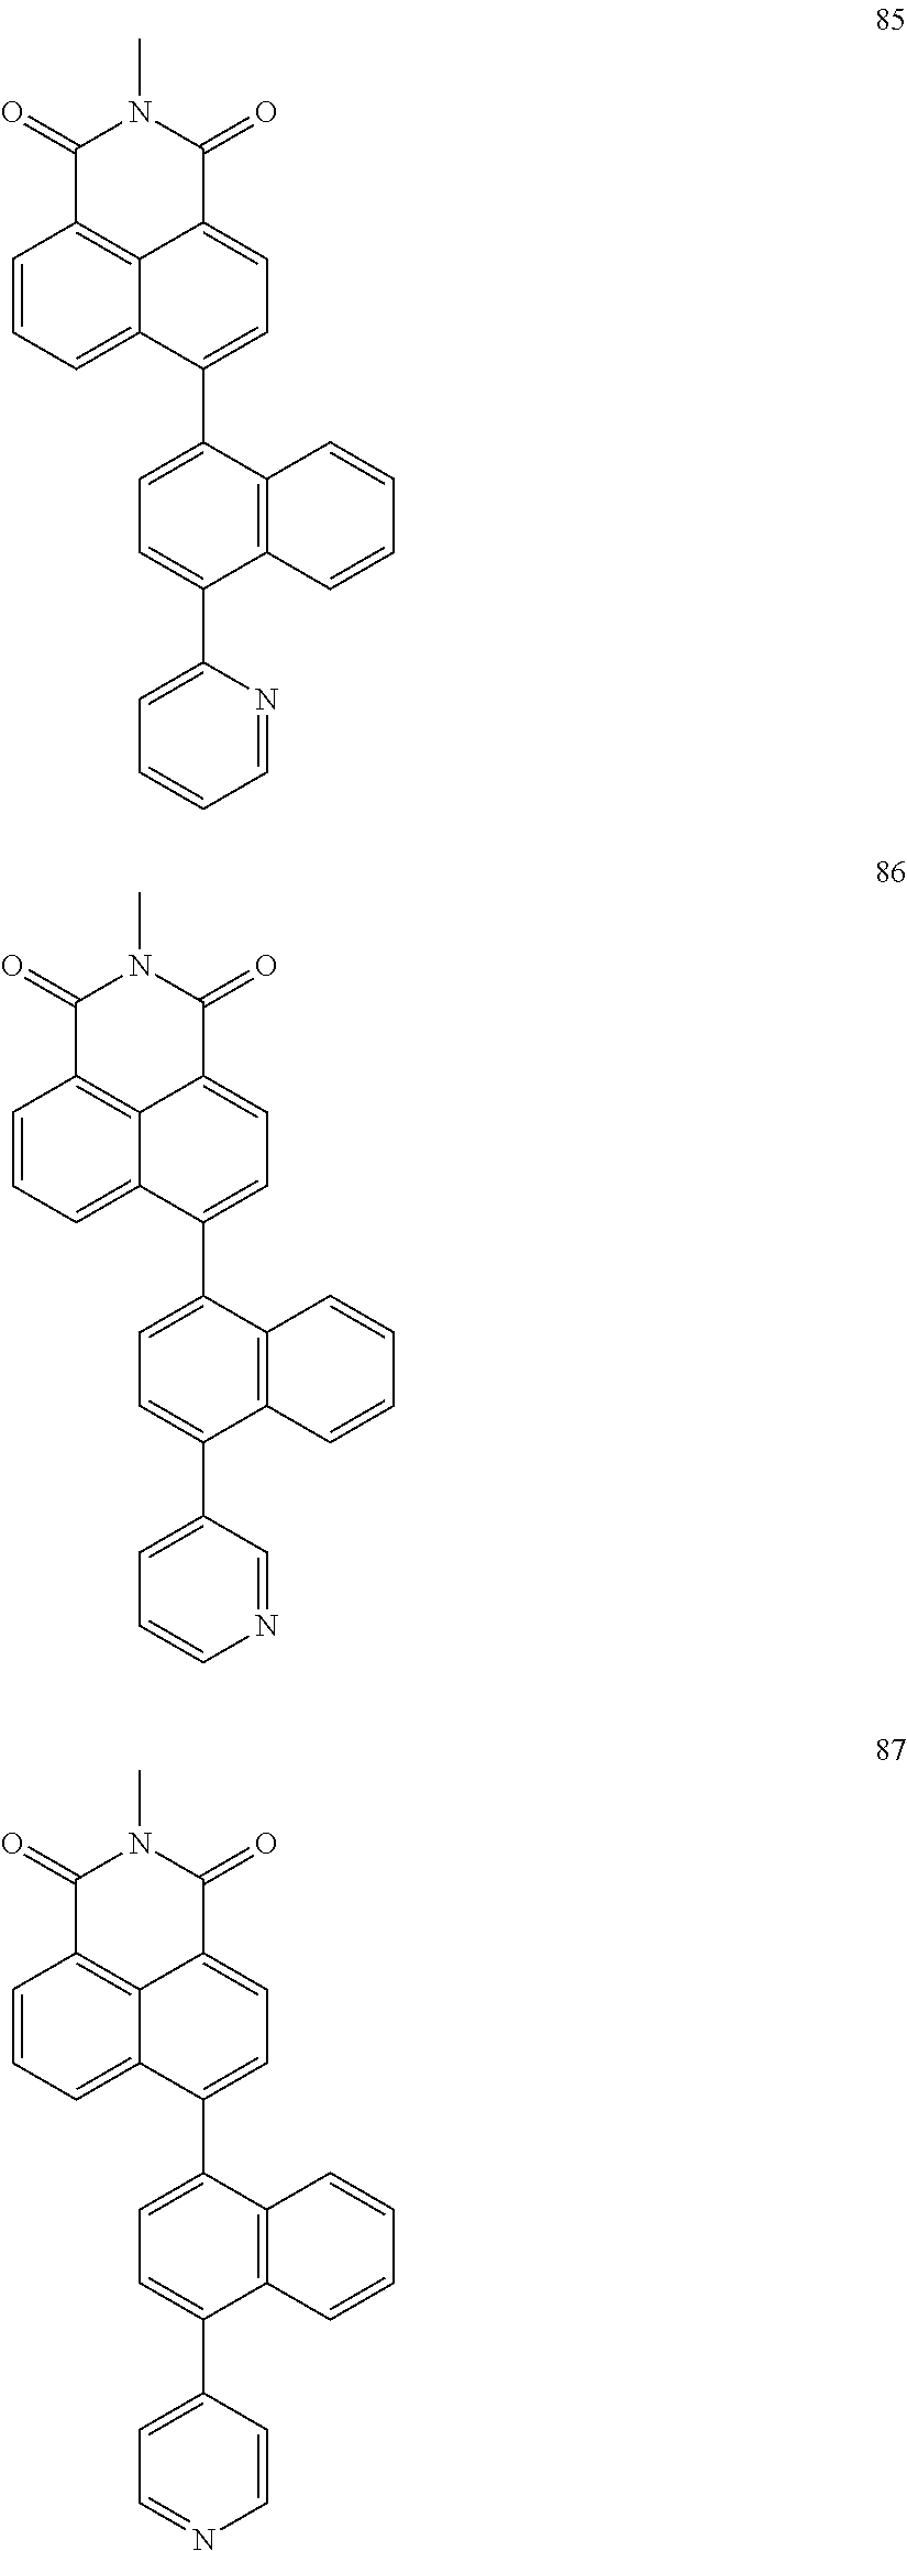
C1=CC=C2C3=C1C(=O)N(C)C(=O)C3=CC=C2C1=CC=C(C2=CC=CC=N2)C2=C1C=CC=C2.C1=CC=C2C3=C1C(=O)N(C)C(=O)C3=CC=C2C1=CC=C(C2=CC=CN=C2)C2=C1C=CC=C2.C1=CC=C2C3=C1C(=O)N(C)C(=O)C3=CC=C2C1=CC=C(C2=CC=NC=C2)C2=C1C=CC=C2
